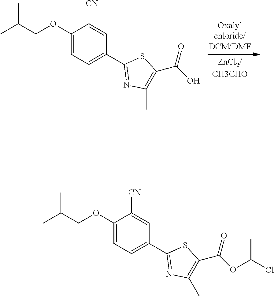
C1(OCC(C)C)=CC=C(C2=NC(C)=C(C(O)=O)S2)C=C1[CN].C1(OCC(C)C)=CC=C(C2=NC(C)=C(C(OC(Cl)C)=O)S2)C=C1[CN]
